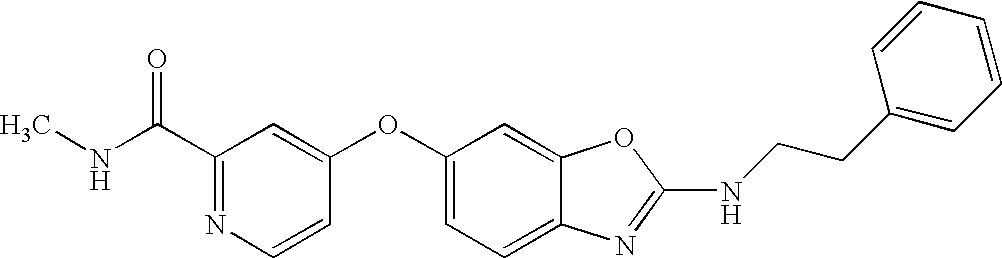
CNC(C1=NC=CC(OC2=CC=C3C(=C2)OC(NCCC2=CC=CC=C2)=N3)=C1)=O
